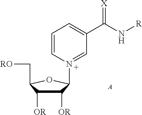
C1=CN(C2C([OR])C([OR])C(C[RO])O2)=CC(C(N[R])=[X])=C1.[A]
